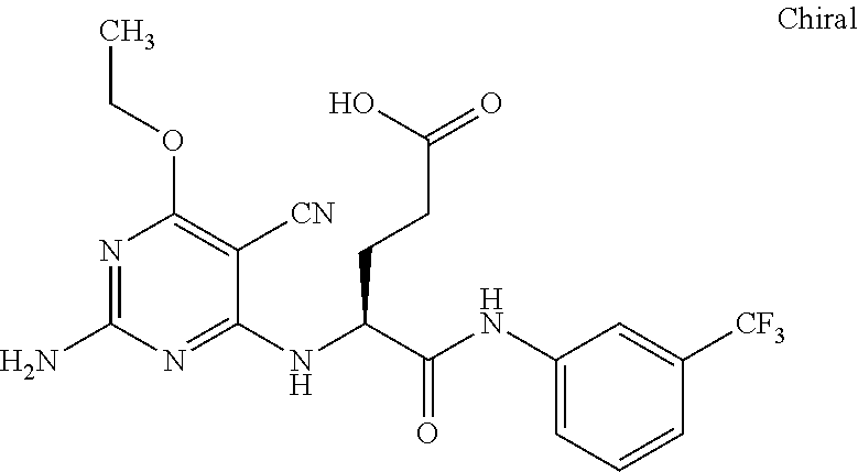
C1(NC(C(NC2=CC=CC([CF3])=C2)=O)CCC(=O)O)=NC(N)=NC(OCC)=C1[CN]
